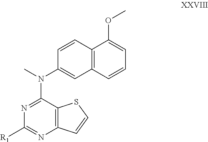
N1=C(N(C)C2=CC3=C(C=C2)C(OC)=CC=C3)C2=C(N=C1[R1])C=CS2
